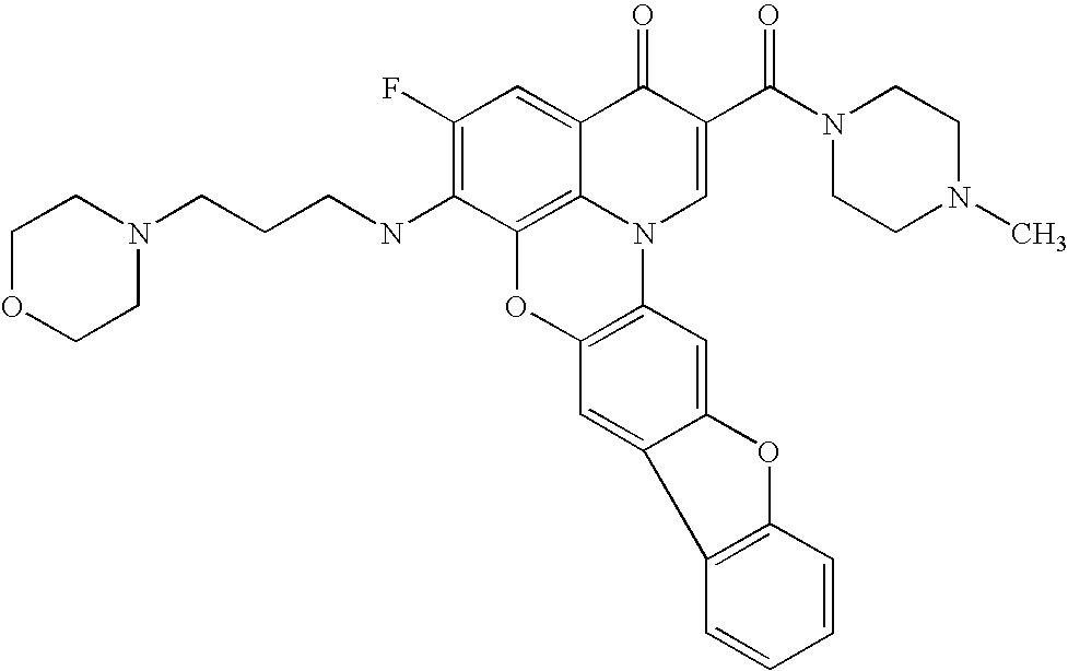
C1(F)=C(NCCCN2CCOCC2)C2=C3C(=C1)C(=O)C(C(N1CCN(C)CC1)=O)=CN3C1=C(O2)C=C2C(=C1)OC1=C2C=CC=C1
